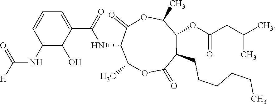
C(NC1=C(O)C(C(=O)NC2C(=O)OC(C)C(OC(CC(C)C)=O)C(CCCCCC)C(=O)OC2C)=CC=C1)([H])=O
